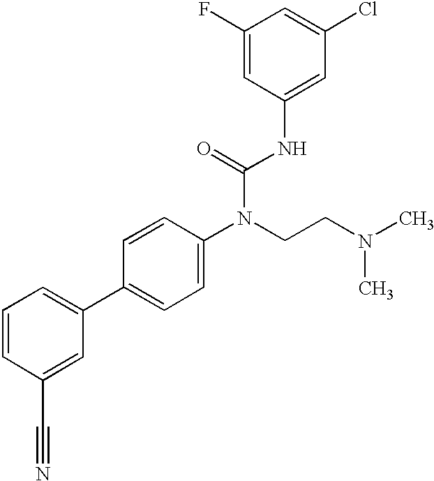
C1=CC(C#N)=CC(C2=CC=C(N(CCN(C)C)C(=O)NC3=CC(Cl)=CC(F)=C3)C=C2)=C1
